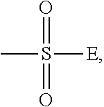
S(C)([E])(=O)=O
